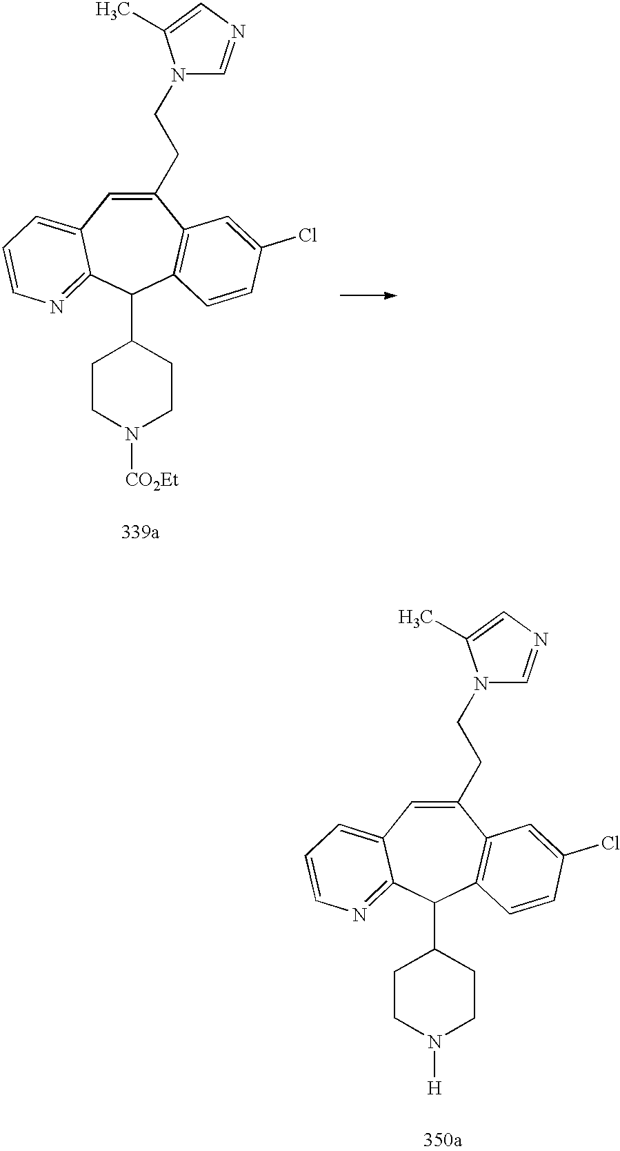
C1(CCN2C=NC=C2C)=CC2=CC=CN=C2C(C2CCN([H])CC2)C2=C1C=C(Cl)C=C2.C1(CCN2C=NC=C2C)=CC2=CC=CN=C2C(C2CCN([CO2Et])CC2)C2=C1C=C(Cl)C=C2
